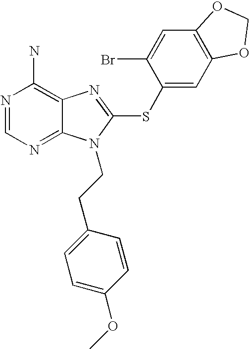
N1=CN=C2C(=C1N)N=C(SC1=CC3=C(C=C1Br)OCO3)N2CCC1=CC=C(OC)C=C1
